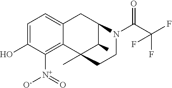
C1=C(O)C([N+](=O)[O-])=C2C(=C1)CC1C(C)C2(C)CCN1C(C(F)(F)F)=O
